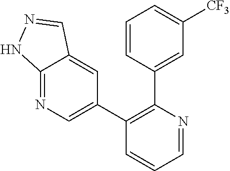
C12=NC=C(C3=C(C4=CC([CF3])=CC=C4)N=CC=C3)C=C1C=NN2
